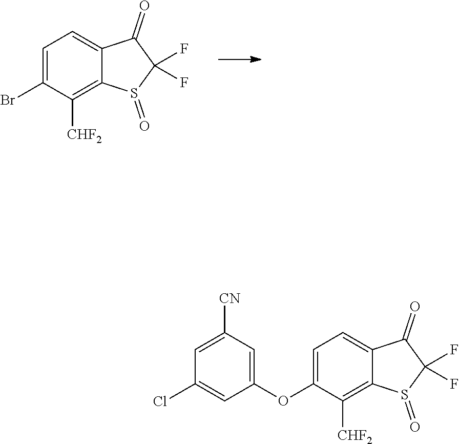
C1=C(Br)C([CHF2])=C2C(=C1)C(=O)C(F)(F)S2=O.C1=C(OC2=CC([CN])=CC(Cl)=C2)C([CHF2])=C2C(=C1)C(=O)C(F)(F)S2=O
